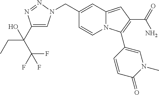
C(C1=CC2=CC(C(=O)N)=C(C3=CN(C)C(=O)C=C3)N2C=C1)N1C=C(C(CC)(O)C(F)(F)F)N=N1
